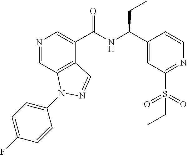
N1=CC2=C(C(C(NC(C3=CC(S(=O)(=O)CC)=NC=C3)CC)=O)=C1)C=NN2C1=CC=C(F)C=C1
